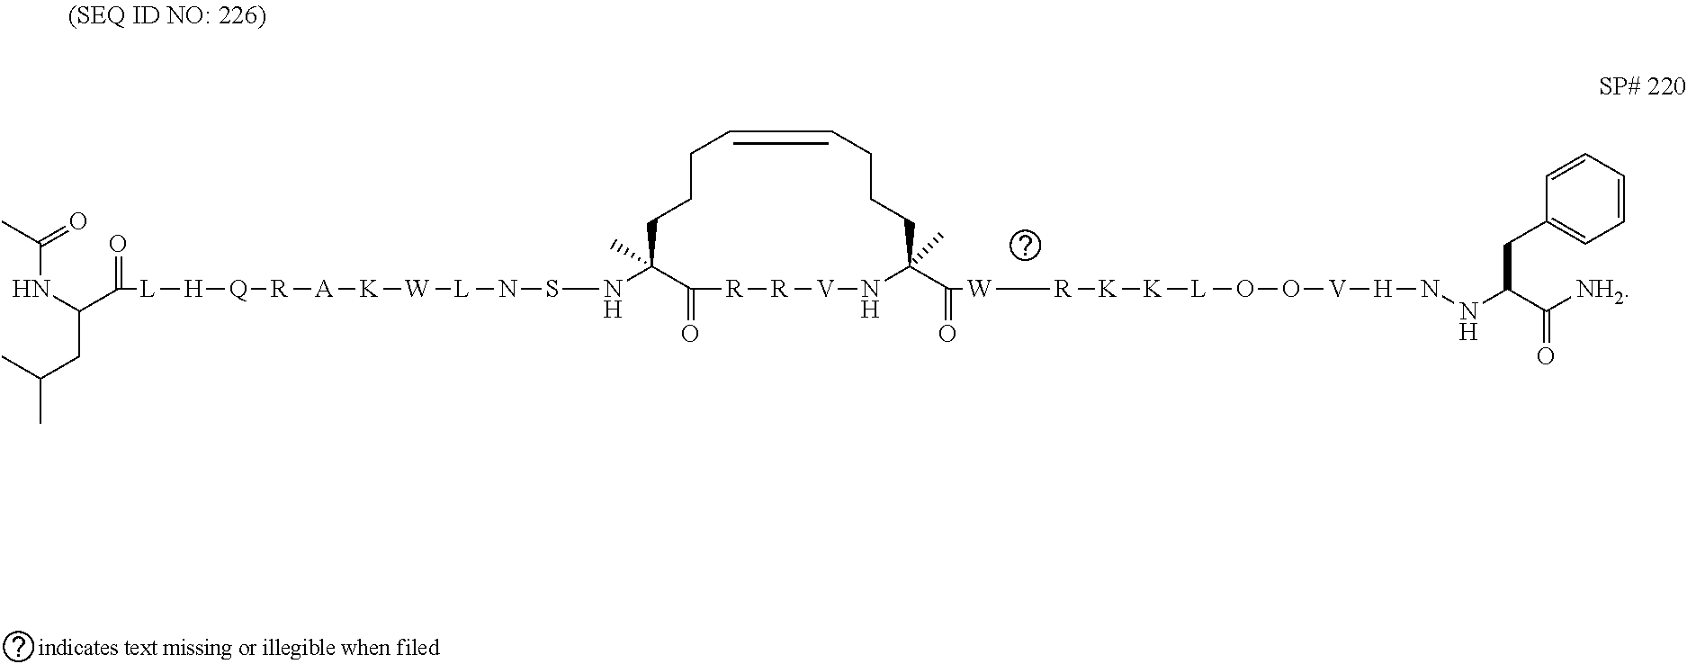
N(C1(C)C(=O)[R][R][V]NC(C(=O)[W][R][K][K][L]OO[V][H]NNC(C([NH2])=O)CC2=CC=CC=C2)(C)CCCC=CCCC1)SN[L][W][K][A][R][Q][H][L]C(C(CC(C)C)NC(=O)C)=O
